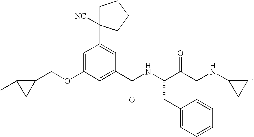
O(C1=CC(C2([NC])CCCC2)=CC(C(NC(C(CNC2CC2)=O)CC2=CC=CC=C2)=O)=C1)CC1C(C)C1
